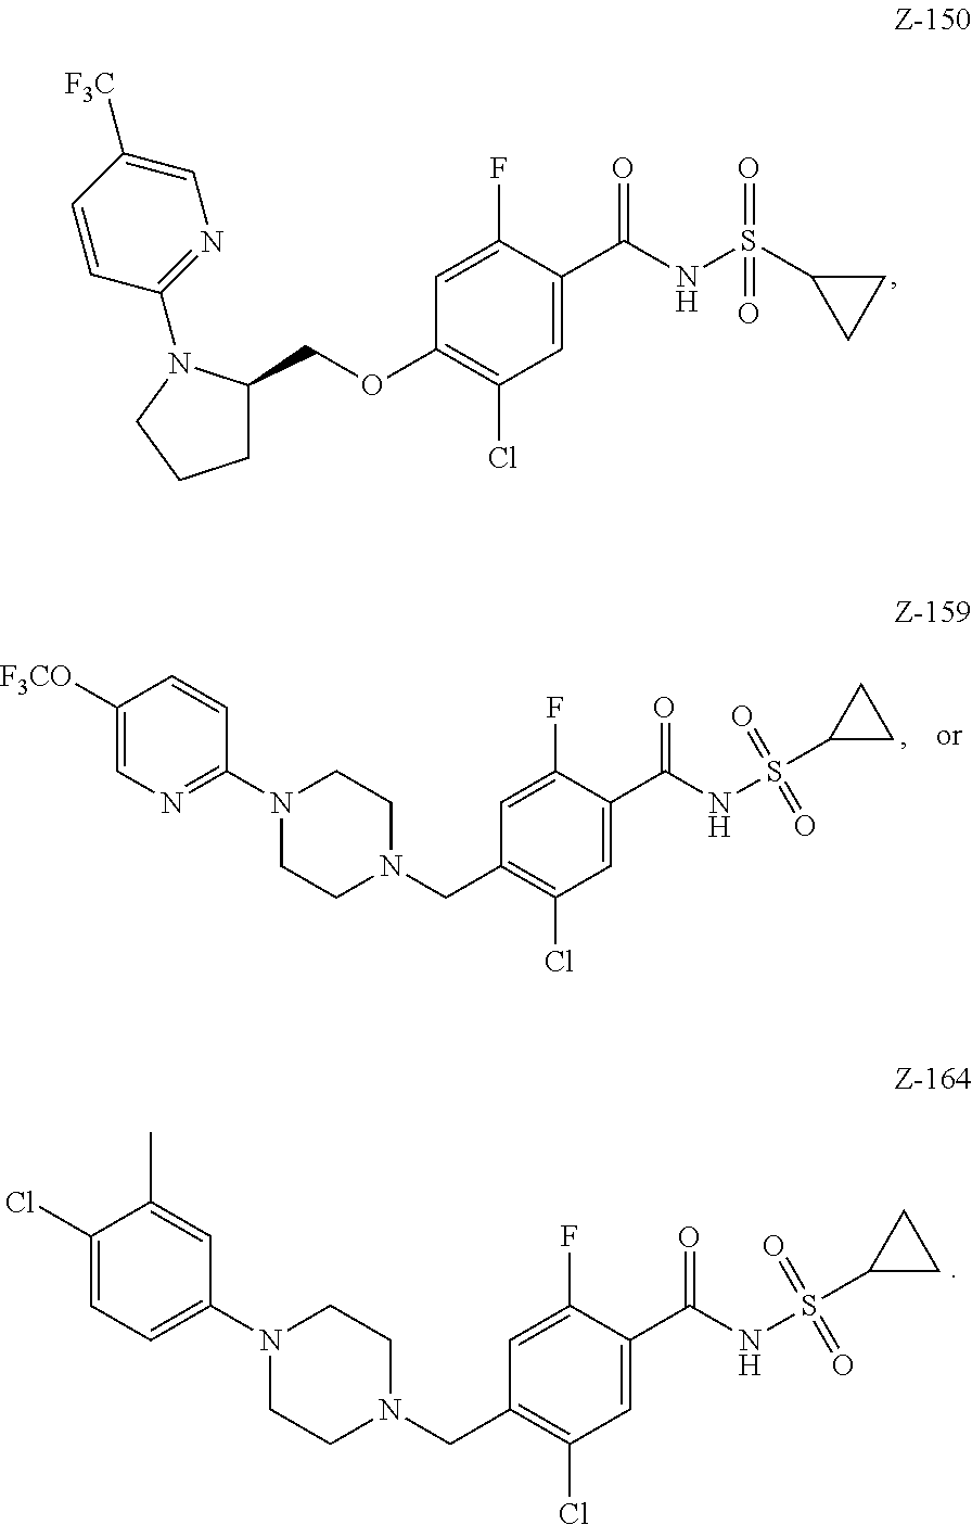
C1C(COC2=C(Cl)C=C(C(=O)NS(C3CC3)(=O)=O)C(F)=C2)N(C2=NC=C([F3C])C=C2)CC1.N1(C2=CC=C(Cl)C(C)=C2)CCN(CC2=C(Cl)C=C(C(NS(C3CC3)(=O)=O)=O)C(F)=C2)CC1.N1(C2=NC=C([F3CO])C=C2)CCN(CC2=C(Cl)C=C(C(NS(C3CC3)(=O)=O)=O)C(F)=C2)CC1
